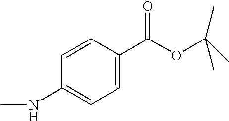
CNC1=CC=C(C(OC(C)(C)C)=O)C=C1
